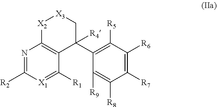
N1=C([R2])[X1]=C([R1])C2=C1[X2][X3]CC2(C1=C([R5])C([R6])=C([R7])C([R8])=C1[R9])[R4]
